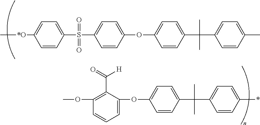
C1=CC=C(OC2=CC=C(C(C)(C)C3=CC=C(*)C=C3)C=C2)C(C(=O)[H])=C1OC.C[*O]C1=CC=C(S(=O)(=O)C2=CC=C(OC3=CC=C(C(C)(C)C4=CC=C(C)C=C4)C=C3)C=C2)C=C1
